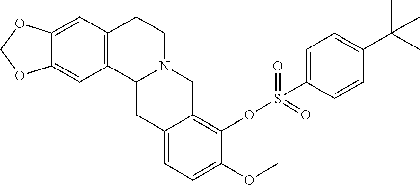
C12=C(C=C3C(=C1)OCO3)CCN1C2CC2=CC=C(OC)C(OS(=O)(=O)C3=CC=C(C(C)(C)C)C=C3)=C2C1
